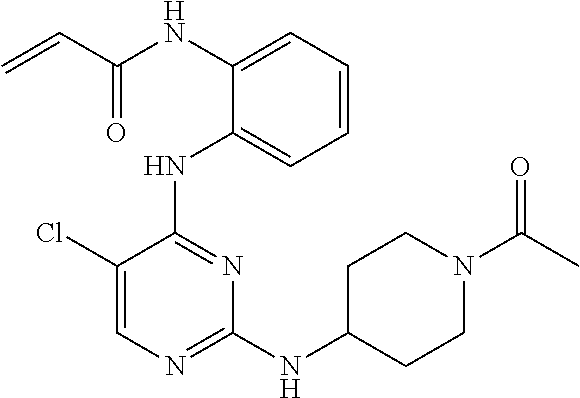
N(C1=CC=CC=C1NC1=NC(NC2CCN(C(C)=O)CC2)=NC=C1Cl)C(C=C)=O
